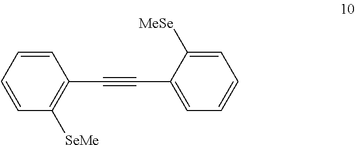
C1=CC([SeMe])=C(C#CC2=CC=CC=C2[MeSe])C=C1
